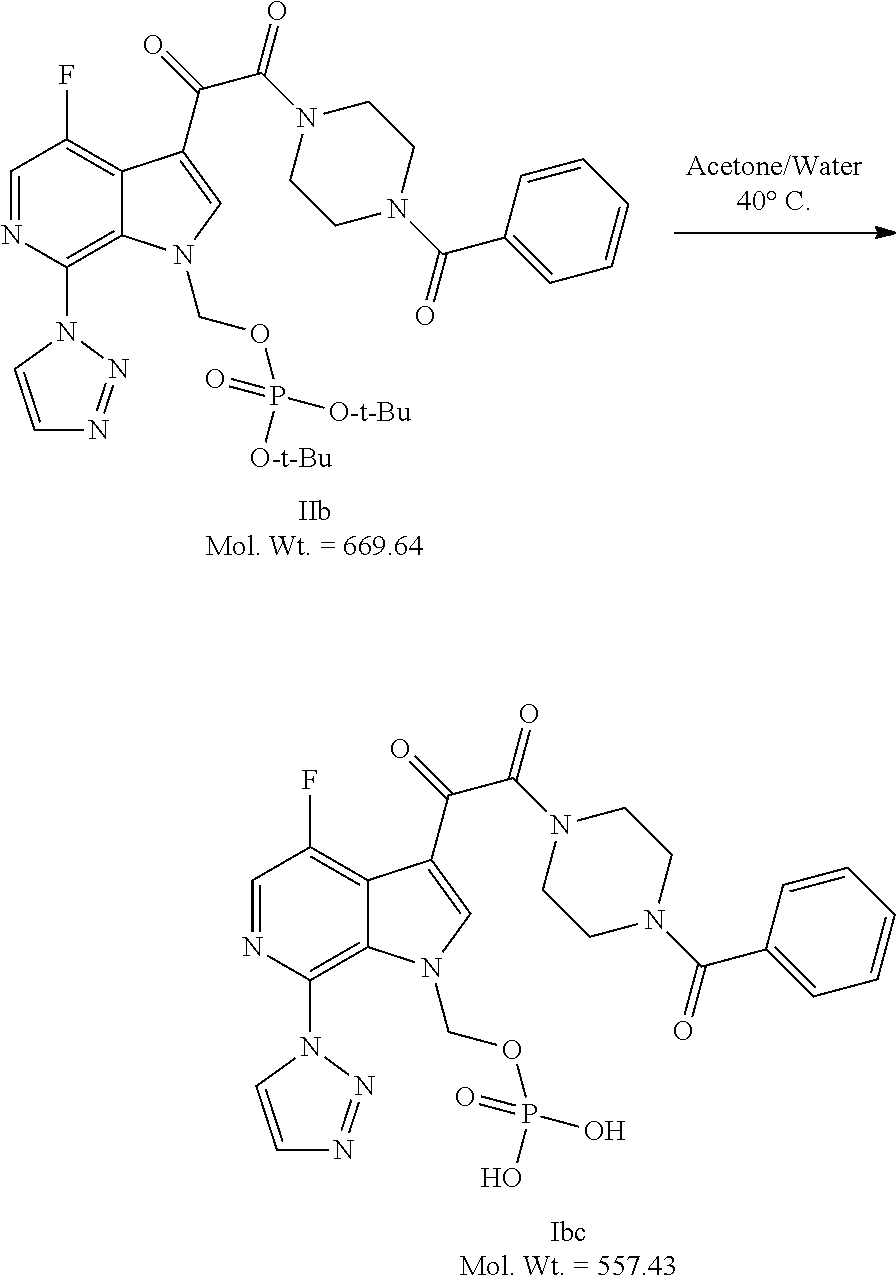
C1=NC(N2C=CN=N2)=C2C(=C1F)C(C(C(N1CCN(C(=O)C3=CC=CC=C3)CC1)=O)=O)=CN2COP(=O)(O)O.C1=NC(N2C=CN=N2)=C2C(=C1F)C(C(C(N1CCN(C(=O)C3=CC=CC=C3)CC1)=O)=O)=CN2COP(=O)([O-t-Bu])[O-t-Bu]
